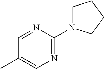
N1=C(N2CCCC2)N=CC(C)=C1
